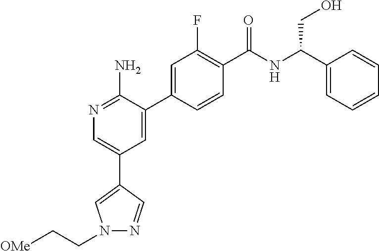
N1=C(N)C(C2=CC(F)=C(C(NC(C3=CC=CC=C3)CO)=O)C=C2)=CC(C2=CN(CC[OMe])N=C2)=C1
